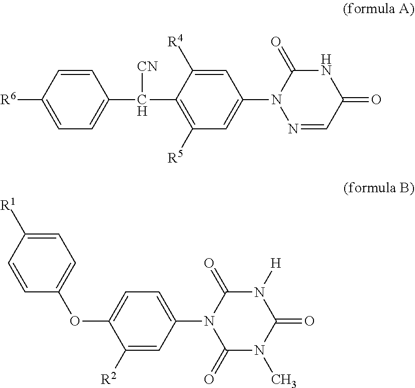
C1=CC([R6])=CC=C1C([CN])C1=C([R5])C=C(N2N=CC(=O)NC2=O)C=C1[R4].C1(=O)N(C)C(=O)N([H])C(=O)N1C1=CC=C(OC2=CC=C([R1])C=C2)C([R2])=C1
